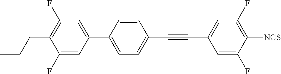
C1=C(C2=CC=C(C#CC3=CC(F)=C([NCS])C(F)=C3)C=C2)C=C(F)C(CCC)=C1F
